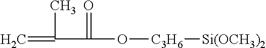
C=C(C)C(O[C3H6][Si(OCH3)2])=O
